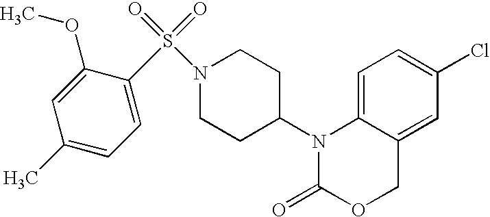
C1=C2C(=CC(Cl)=C1)COC(=O)N2C1CCN(S(=O)(=O)C2=CC=C(C)C=C2OC)CC1
